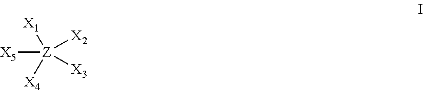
[X5][Z]([X2])([X3])([X1])[X4]
